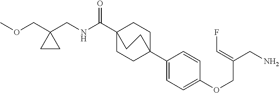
C1(C23CCC(C(NCC4(COC)CC4)=O)(CC2)CC3)=CC=C(OCC(CN)=CF)C=C1
